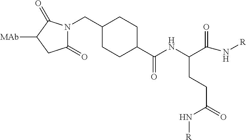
[MAb]C1CC(=O)N(CC2CCC(C(NC(C(N[R])=O)CCC(=O)N[R])=O)CC2)C1=O
